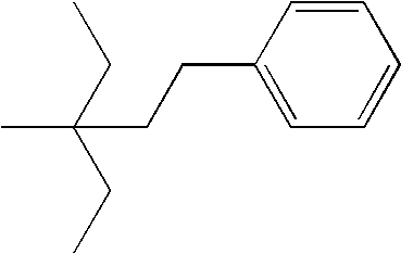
C1(CCC(C)(CC)CC)=CC=CC=C1
